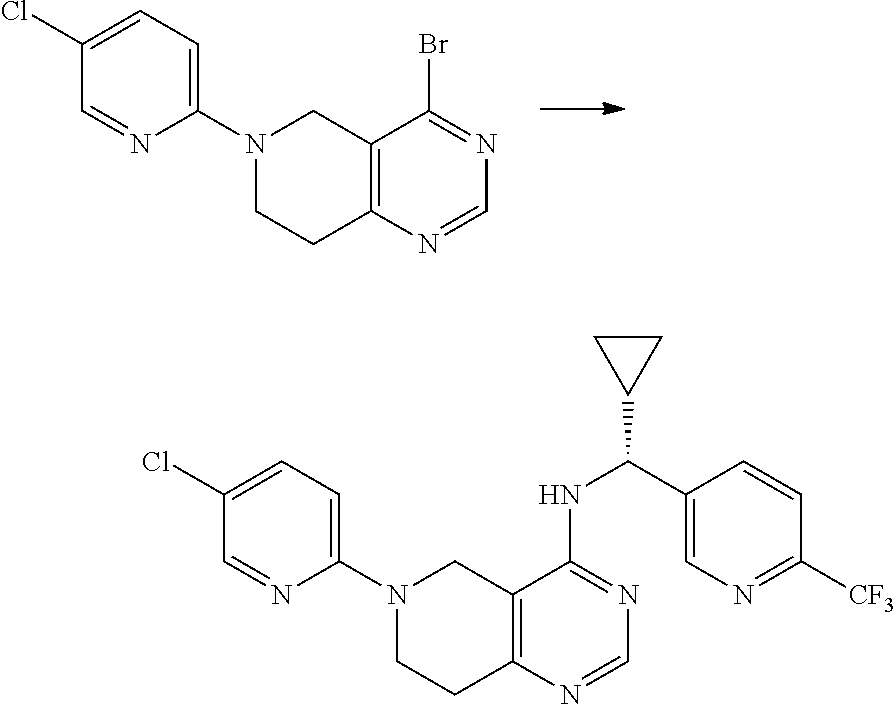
C1(N2CCC3=C(C2)C(Br)=NC=N3)=CC=C(Cl)C=N1.C1(N2CCC3=C(C2)C(NC(C2=CN=C([CF3])C=C2)C2CC2)=NC=N3)=CC=C(Cl)C=N1
